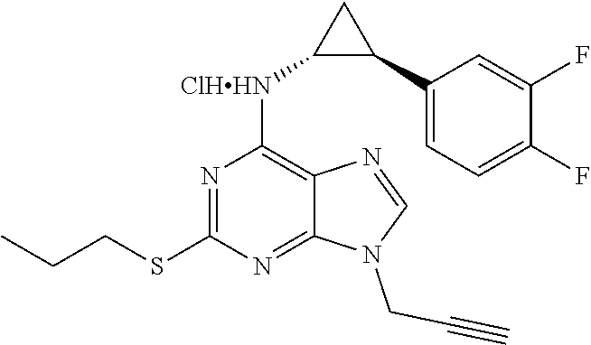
C(CN1C=NC2=C([ClHHN]C3C(C4=CC=C(F)C(F)=C4)C3)N=C(SCCC)N=C12)#C
